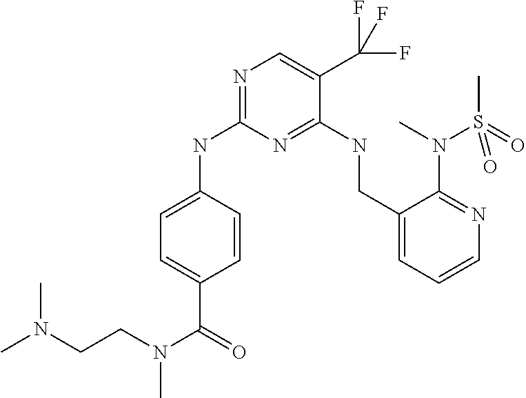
C1=CC(NC2=NC=C(C(F)(F)F)C(NCC3=CC=CN=C3N(C)S(=O)(C)=O)=N2)=CC=C1C(=O)N(CCN(C)C)C
